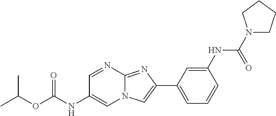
C1=NC2=NC(C3=CC=CC(NC(N4CCCC4)=O)=C3)=CN2C=C1NC(OC(C)C)=O
